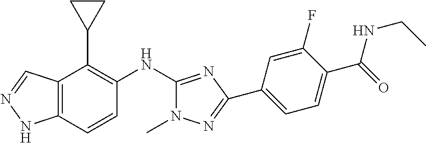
C12=C(C=CC(NC3=NC(C4=CC=C(C(=O)NCC)C(F)=C4)=NN3C)=C1C1CC1)NN=C2
